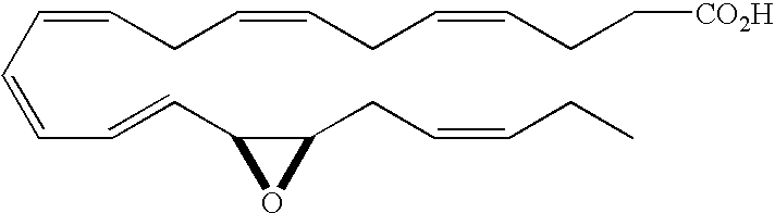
C(C=CC=CC1C(CC=CCC)O1)=CCC=CCC=CCC[CO2H]
